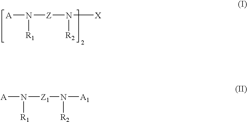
[A]N([Z]N([X])[R2])[R1].[A]N([Z1]N([R2])[A1])[R1]
